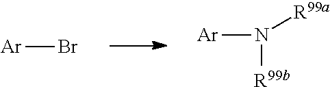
[Ar]Br.[Ar]N([R99a])[R99b]
